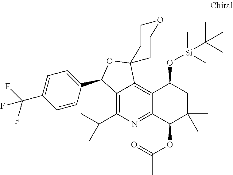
C12=C(C(C)C)N=C3C(=C1C1(OC2C2=CC=C(C(F)(F)F)C=C2)CCOCC1)C(O[Si](C(C)(C)C)(C)C)CC(C)(C)C3OC(C)=O
